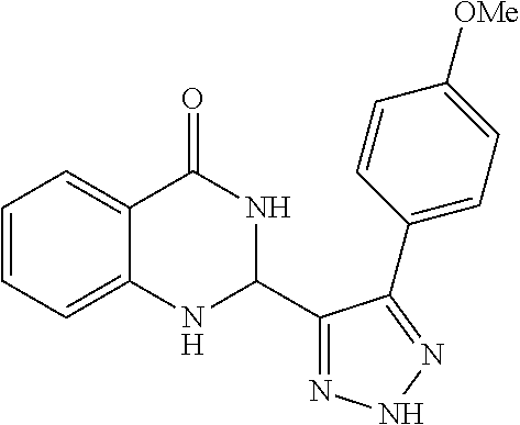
C1=CC=C2C(=C1)C(=O)NC(C1=NNN=C1C1=CC=C([OMe])C=C1)N2
